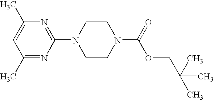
C1(C)=NC(N2CCN(C(=O)OCC(C)(C)C)CC2)=NC(C)=C1
